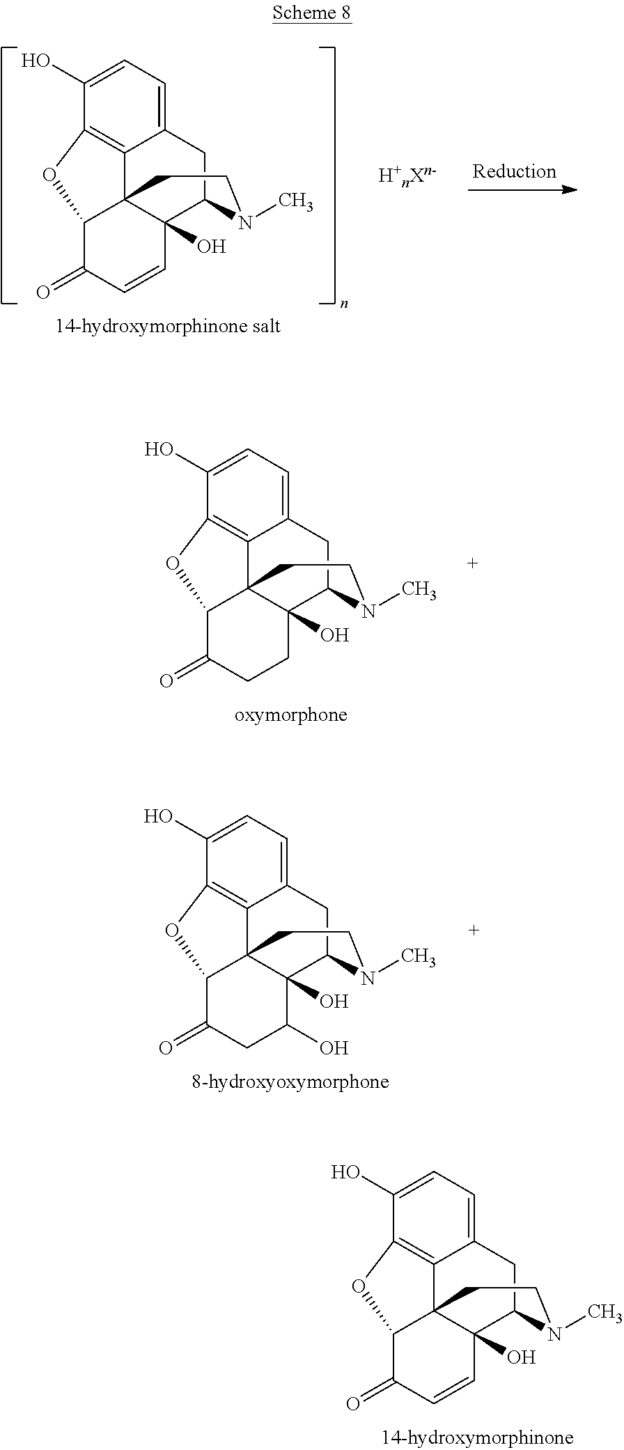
C12=C3C(O)=CC=C1CC1C4(O)C2(C(C(=O)C=C4)O3)CCN1C.[H+nXn-].C12=C3C(O)=CC=C1CC1C4(O)C2(C(C(=O)CC4)O3)CCN1C.C12=C3C(O)=CC=C1CC1C4(O)C2(C(C(=O)CC4O)O3)CCN1C.C12=C3C(O)=CC=C1CC1C4(O)C2(C(C(=O)C=C4)O3)CCN1C
